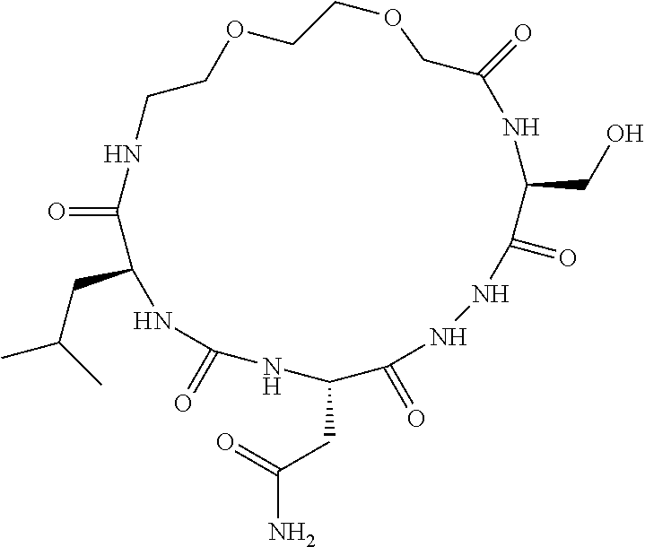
O=C1C(CC(C)C)NC(=O)NC(CC(=O)N)C(=O)NNC(=O)C(CO)NC(=O)COCCOCCN1
